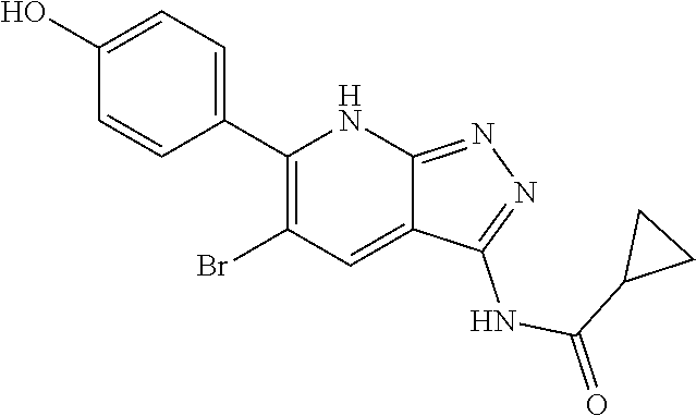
C1(O)=CC=C(C2=C(Br)C=C3C(=NN=C3NC(C3CC3)=O)N2)C=C1
